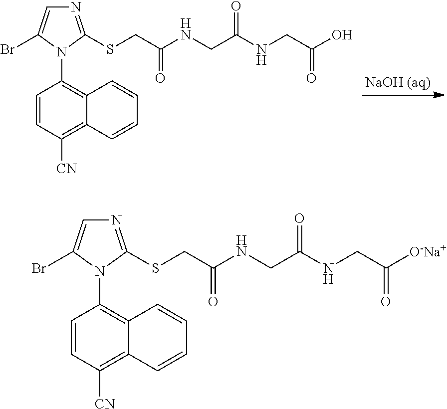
C1=CC([CN])=C2C(=C1N1C(SCC(NCC(NCC([O-Na+])=O)=O)=O)=NC=C1Br)C=CC=C2.C1=CC([CN])=C2C(=C1N1C(SCC(NCC(NCC(O)=O)=O)=O)=NC=C1Br)C=CC=C2
